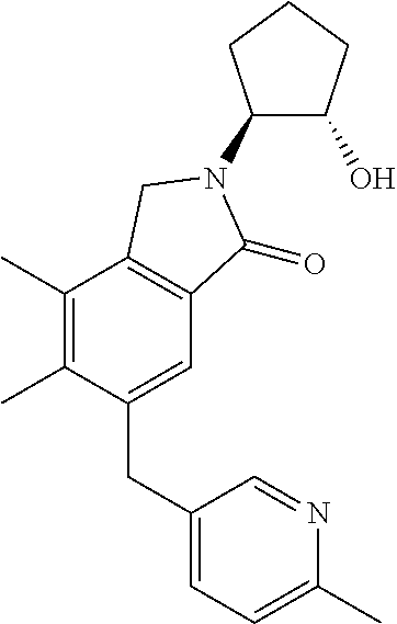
C1(N2C(=O)C3=C(C(C)=C(C)C(CC4=CC=C(C)N=C4)=C3)C2)C(O)CCC1
